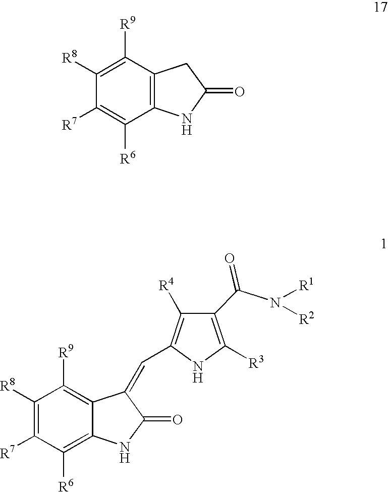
C1([R8])=C([R7])C([R6])=C2C(=C1[R9])C(=CC1=C([R4])C(C(N([R1])[R2])=O)=C([R3])N1)C(=O)N2.C12=C(NC(=O)C1)C([R6])=C([R7])C([R8])=C2[R9]
